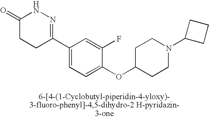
C1(=O)CCC(C2=CC=C(OC3CCN(C4CCC4)CC3)C(F)=C2)=NN1
